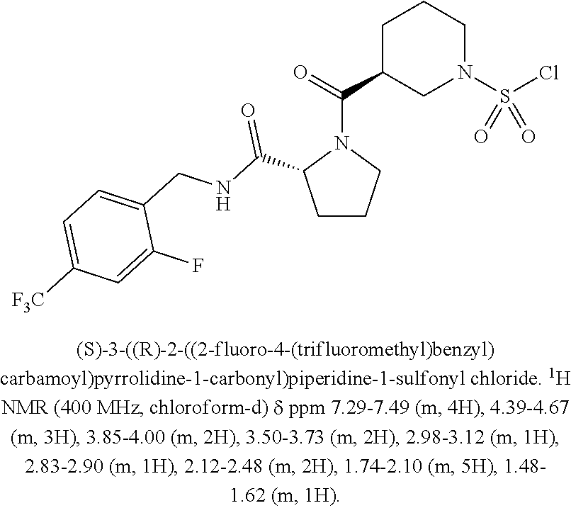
C1C(C(=O)N2C(C(NCC3=CC=C([F3C])C=C3F)=O)CCC2)CN(S(Cl)(=O)=O)CC1
